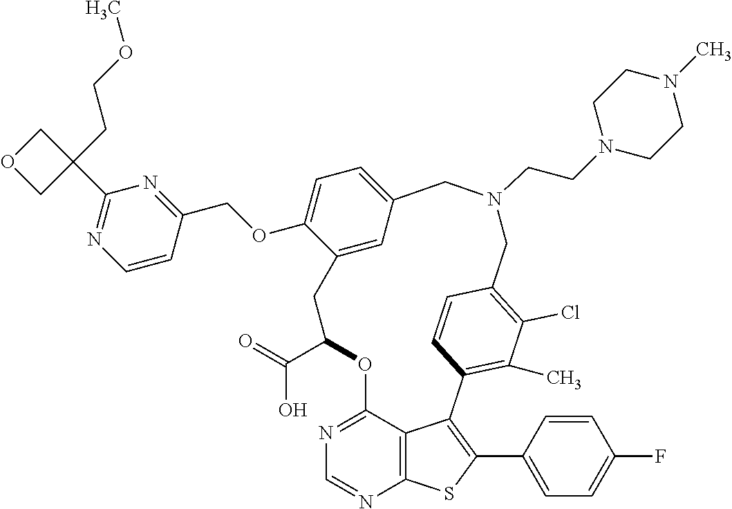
O(C1=CC=C2C=C1CC(C(O)=O)OC1=NC=NC3=C1C(=C(C1=CC=C(F)C=C1)S3)C1=C(C)C(Cl)=C(C=C1)CN(CCN1CCN(C)CC1)C2)CC1=NC(C2(CCOC)COC2)=NC=C1
